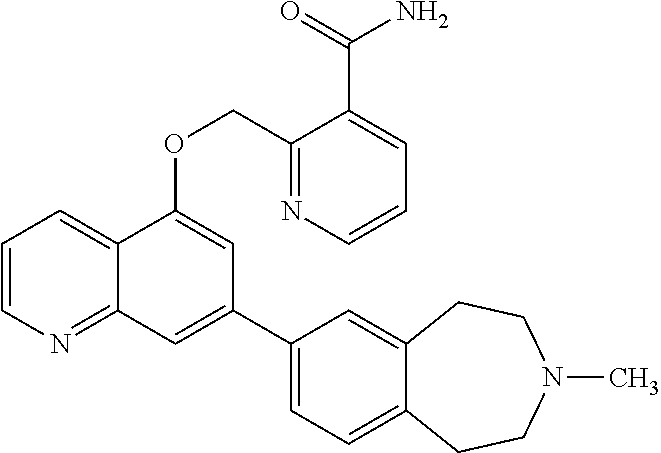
C1=CN=C2C(=C1)C(OCC1=NC=CC=C1C(=O)N)=CC(C1=CC=C3C(=C1)CCN(C)CC3)=C2
